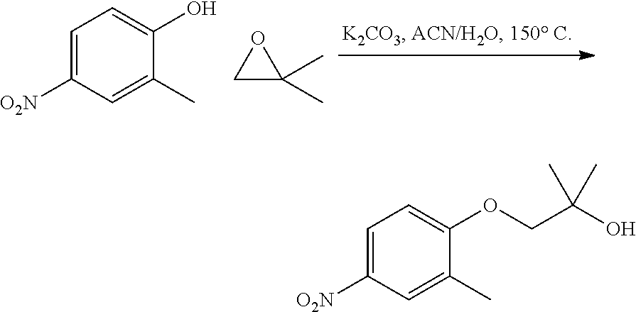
C1=C([O2N])C=C(C)C(O)=C1.C1C(C)(C)O1.C1=C([O2N])C=C(C)C(OCC(O)(C)C)=C1
